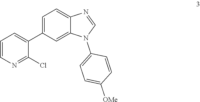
C1=CN=C(Cl)C(C2=CC=C3C(=C2)N(C2=CC=C([OMe])C=C2)C=N3)=C1
